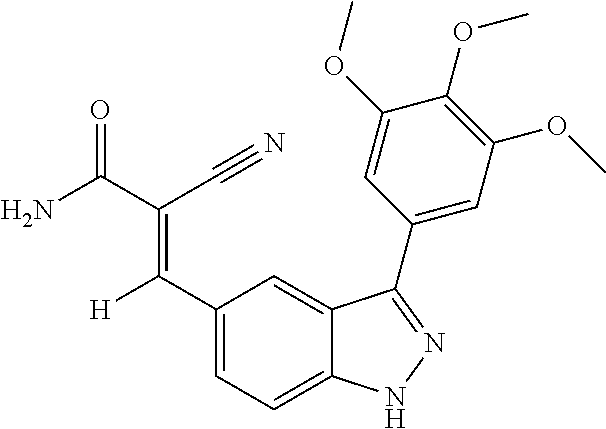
C1(C([H])=C(C(N)=O)C#N)=CC=C2C(=C1)C(C1=CC(OC)=C(OC)C(OC)=C1)=NN2
